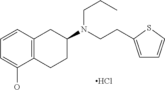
C1=CC2=C(C(O)=C1)CCC(N(CCC1=CC=CS1)CCC)C2.Cl
